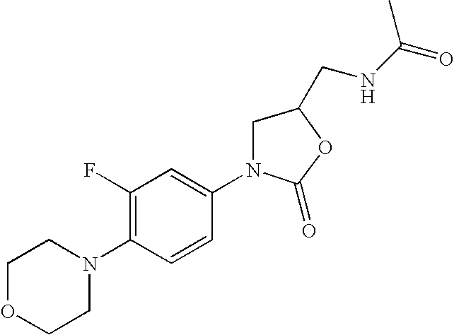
C1OCCN(C2=C(F)C=C(N3C(=O)OC(CNC(=O)C)C3)C=C2)C1
